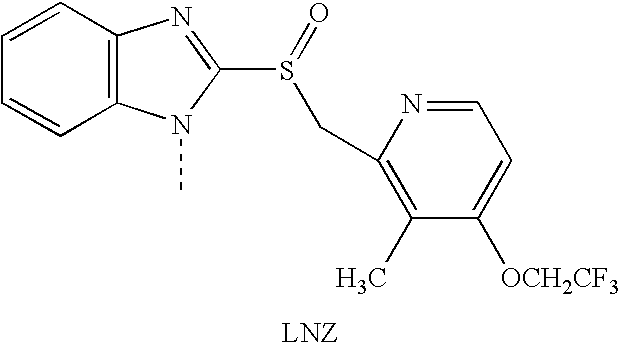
C1=CC=CC2=C1N=C(S(CC1=C(C)C([OCH2CF3])=CC=N1)=O)N2C
